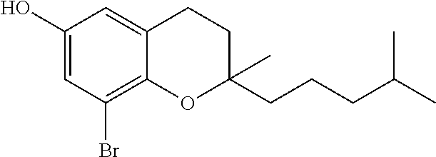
C1(O)=CC(Br)=C2C(=C1)CCC(CCCC(C)C)(C)O2
